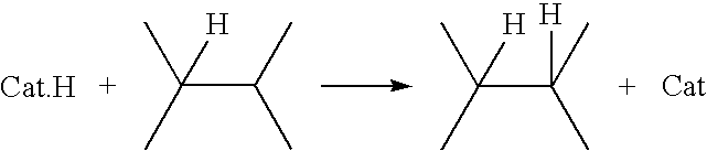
C(C(C)C)(C)(C)[H].C(C(C)(C)[H])(C)(C)[H]
